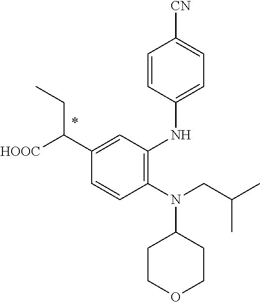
C1=CC(N(CC(C)C)C2CCOCC2)=C(NC2=CC=C([CN])C=C2)C=C1C([HOOC])CC
